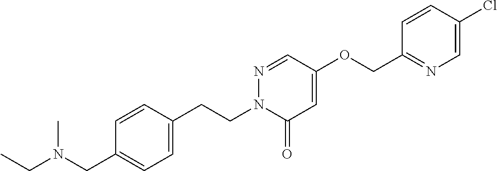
C1=CC(CCN2C(=O)C=C(OCC3=NC=C(Cl)C=C3)C=N2)=CC=C1CN(CC)C
